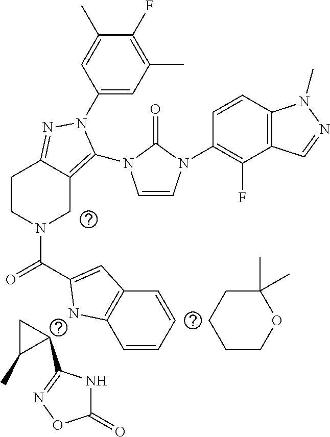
C1COC(C)(C)CC1.C1(C2=NOC(=O)N2)CC1C.C1(N2C(N3C=CN(C4=C(F)C5=C(C=C4)N(C)N=C5)C3=O)=C3CN(C(=O)C4=CC5=C(C=CC=C5)N4)CCC3=N2)=CC(C)=C(F)C(C)=C1
